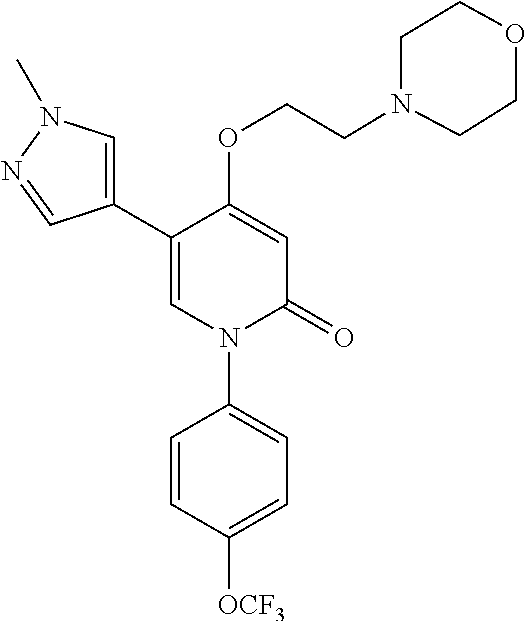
C1=C(OCCN2CCOCC2)C(C2=CN(C)N=C2)=CN(C2=CC=C([OCF3])C=C2)C1=O
